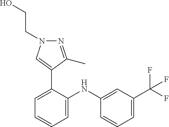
C1=C(NC2=CC=CC=C2C2=CN(CCO)N=C2C)C=CC=C1C(F)(F)F
